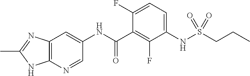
CC1=NC2=C(N=CC(NC(=O)C3=C(F)C(NS(CCC)(=O)=O)=CC=C3F)=C2)N1
